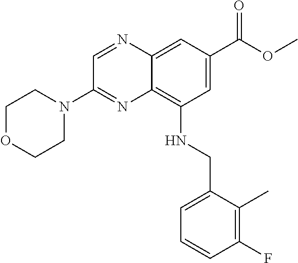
C1(N2CCOCC2)=NC2=C(NCC3=CC=CC(F)=C3C)C=C(C(=O)OC)C=C2N=C1
